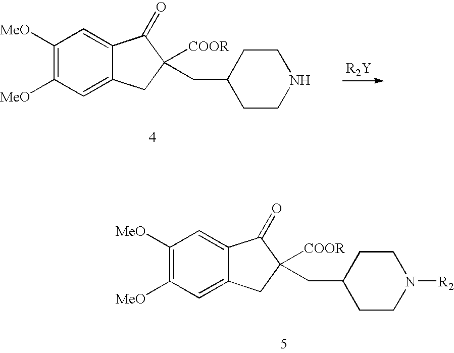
C1([MeO])=C([MeO])C=C2C(=C1)C(=O)C([COOR])(CC1CCN([R2])CC1)C2.C1([MeO])=C([MeO])C=C2C(=C1)C(=O)C([COOR])(CC1CCNCC1)C2
